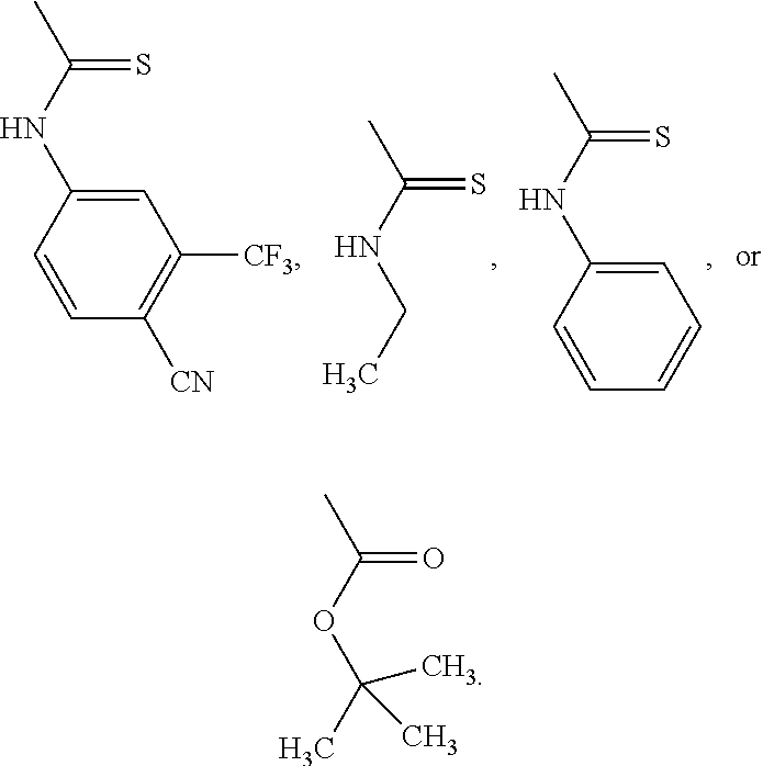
C1=C(NC(C)=S)C=CC([CN])=C1[CF3].CC(NCC)=S.C1=C(NC(C)=S)C=CC=C1.CC(OC(C)(C)C)=O
